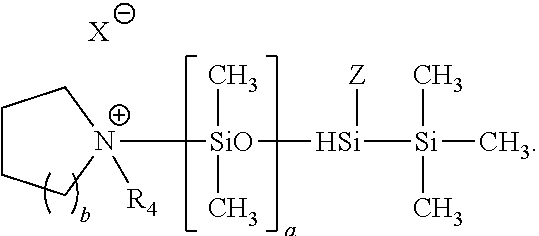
[N+]1([SiO]([Si]([Si](C)(C)C)[Z])(C)C)([R4])CCCC1.[X]
